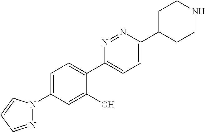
C1=C(N2N=CC=C2)C=C(O)C(C2=CC=C(C3CCNCC3)N=N2)=C1
